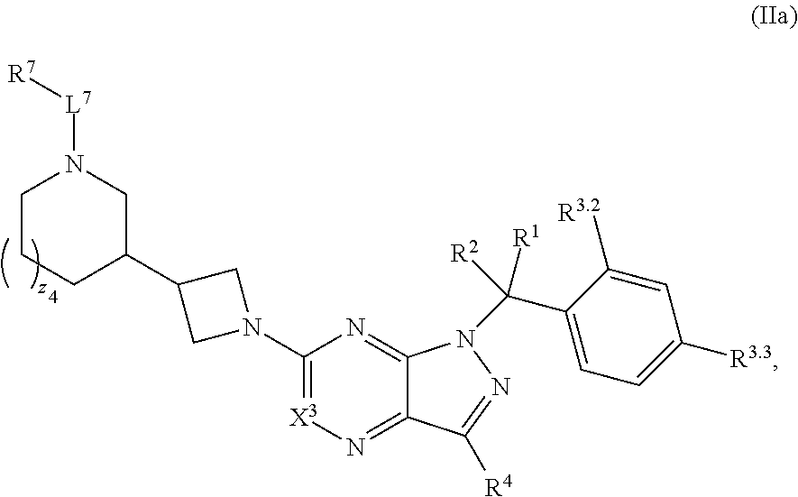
C1CCC(C2CN(C3=[X3]N=C4C(=N3)N(C(C3=CC=C([R3.3])C=C3[R3.2])([R1])[R2])N=C4[R4])C2)CN1[L7][R7]
